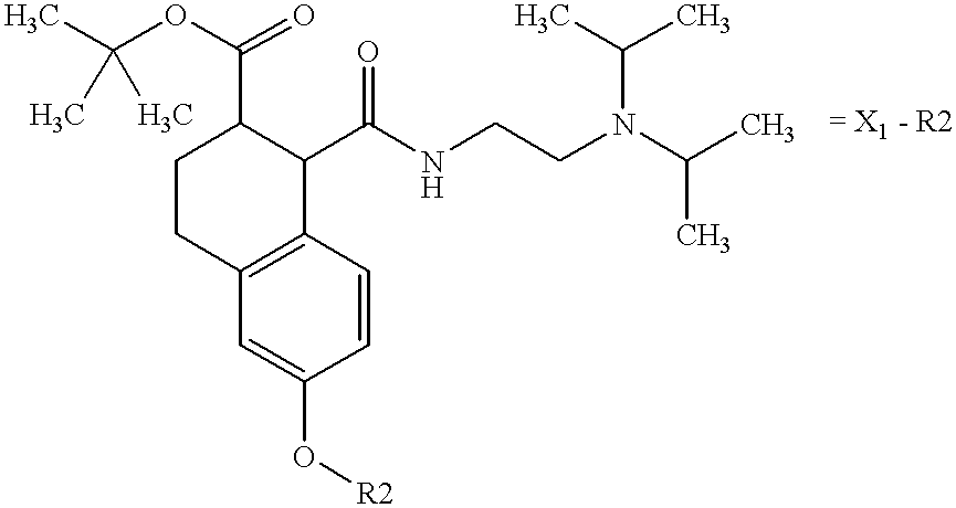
CC(OC(=O)C1CCC2=C(C1C(NCCN(C(C)C)C(C)C)=O)C=CC(O[R2])=C2)(C)C
